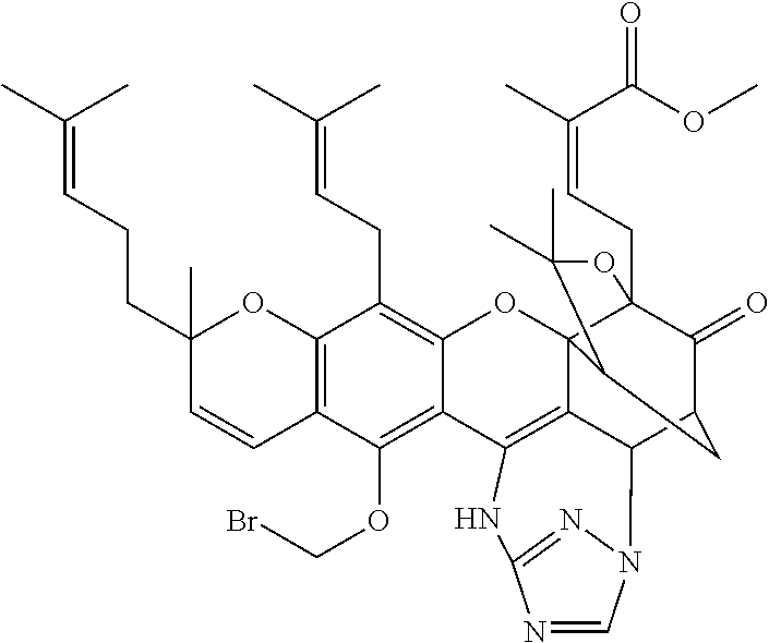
C12=C(C=CC(CCC=C(C)C)(C)O1)C(OCBr)=C1C(=C2CC=C(C)C)OC23C4(CC=C(C)C(OC)=O)C(=O)C(CC2C(C)(C)O4)C2C3=C1NC1=NN2C=N1
